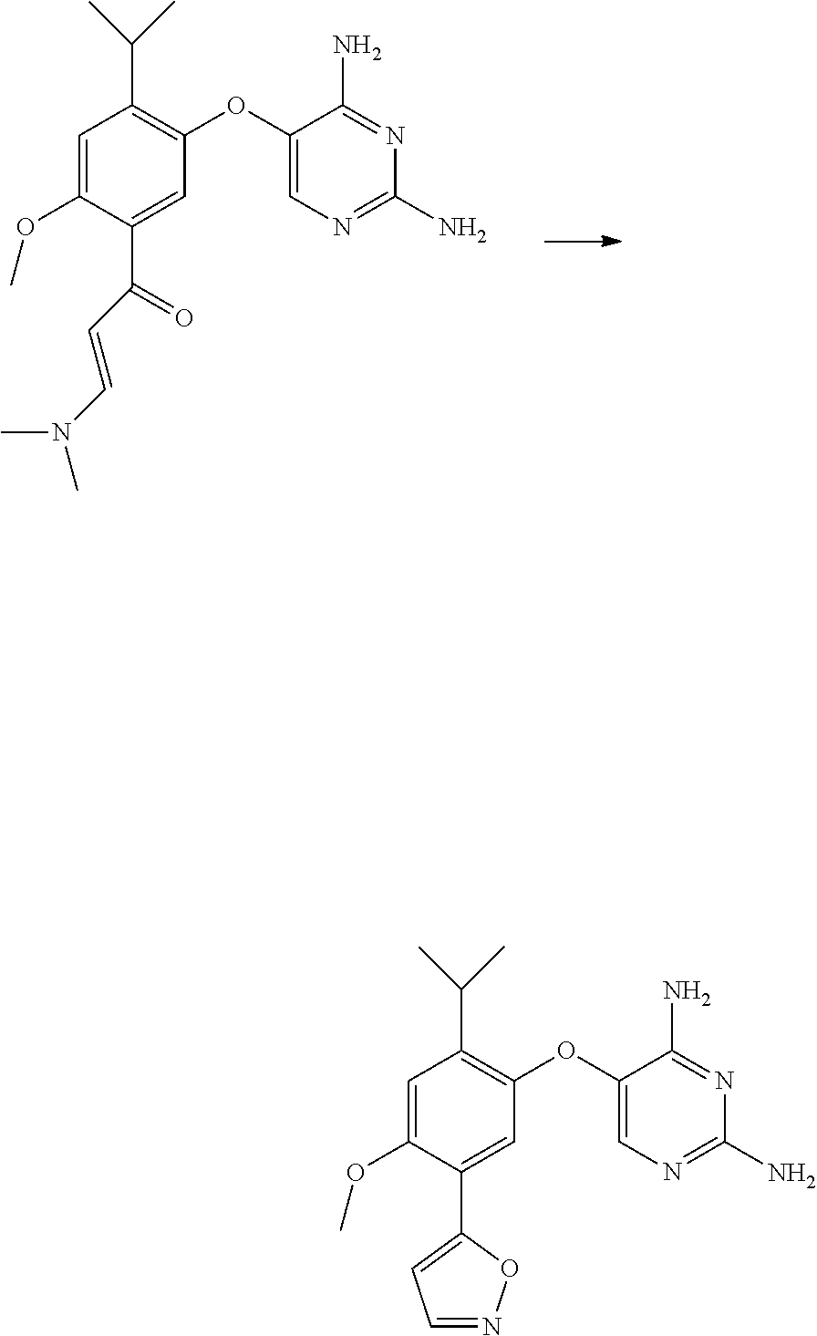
C1=C(OC)C(C(=O)C=CN(C)C)=CC(OC2=CN=C(N)N=C2N)=C1C(C)C.C1=C(OC)C(C2=CC=NO2)=CC(OC2=CN=C(N)N=C2N)=C1C(C)C
